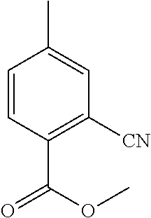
CC1=CC([CN])=C(C(OC)=O)C=C1
